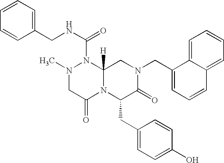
C1=C2C(=CC=C1)C=CC=C2CN1CC2([H])N(C(NCC3=CC=CC=C3)=O)N(C)CC(=O)N2C(CC2=CC=C(O)C=C2)C1=O
